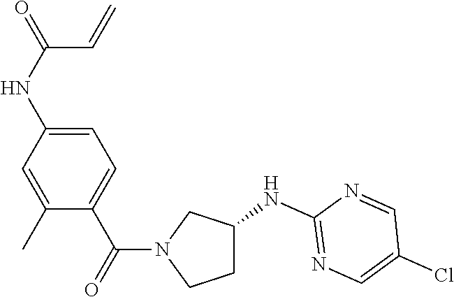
C1(C)=CC(NC(=O)C=C)=CC=C1C(=O)N1CCC(NC2=NC=C(Cl)C=N2)C1
